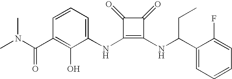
CN(C(C1=C(O)C(NC2=C(NC(C3=CC=CC=C3F)CC)C(=O)C2=O)=CC=C1)=O)C
